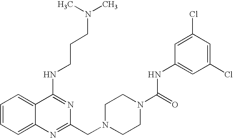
C1=CC=C2C(=C1)C(NCCCN(C)C)=NC(CN1CCN(C(=O)NC3=CC(Cl)=CC(Cl)=C3)CC1)=N2
